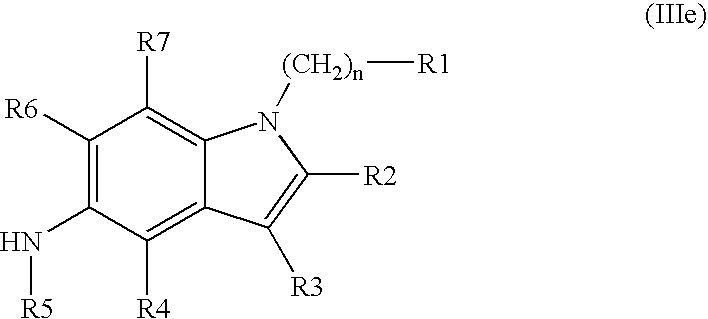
[R6]C1=C(N[R5])C([R4])=C2C(=C1[R7])N([(CH2)n][R1])C([R2])=C2[R3]
